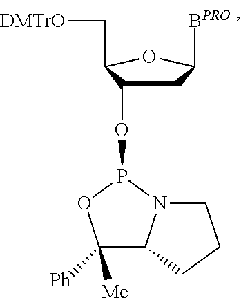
C1C(OP2OC([Ph])([Me])C3N2CCC3)C(C[DMTrO])OC1[BPRO]
